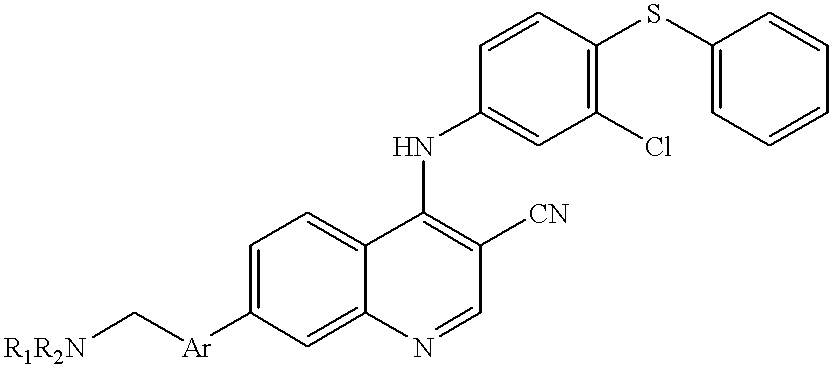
[R1R2N]C[Ar]C1=CC=C2C(=C1)N=CC([CN])=C2NC1=CC(Cl)=C(SC2=CC=CC=C2)C=C1
